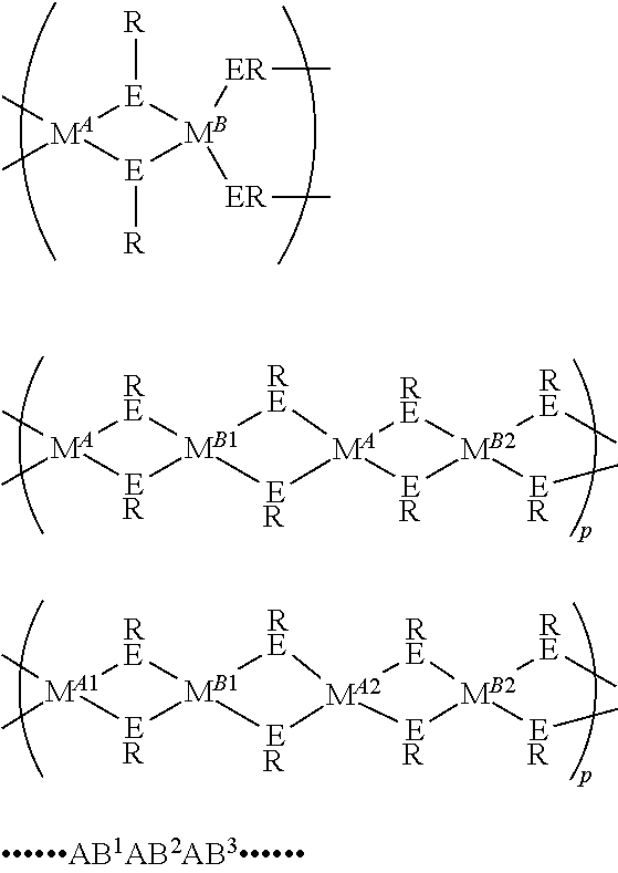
[R][E]1[MB]([ER]C)([ER]C)[E]([R])[MA]1(C)C.[RE]1[MB1]2([ER][MA]1(C)C)[RE][MA]1([RE][MB2]([RE]C)([ER]C)[ER]1)[ER]2.[RE]1[MB1]2([ER][MA1]1(C)C)[RE][MA2]1([RE][MB2]([RE]C)([ER]C)[ER]1)[ER]2
